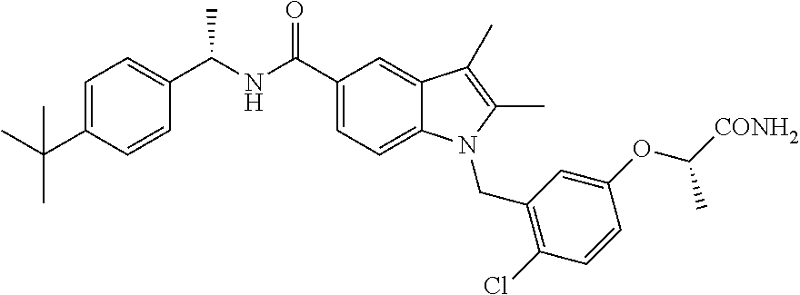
C1=C(C(C)(C)C)C=CC(C(NC(=O)C2=CC=C3C(=C2)C(C)=C(C)N3CC2=C(Cl)C=CC(OC(C)[CONH2])=C2)C)=C1
